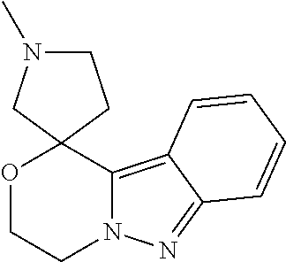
O1CCN2C(=C3C(=N2)C=CC=C3)C12CCN(C)C2
